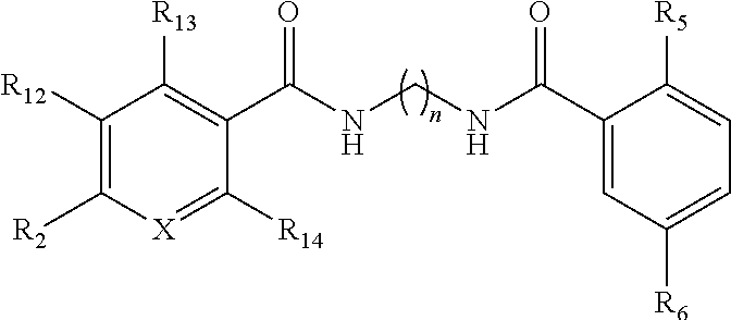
C1([R14])=[X]C([R2])=C([R12])C([R13])=C1C(NCNC(C1=CC([R6])=CC=C1[R5])=O)=O
